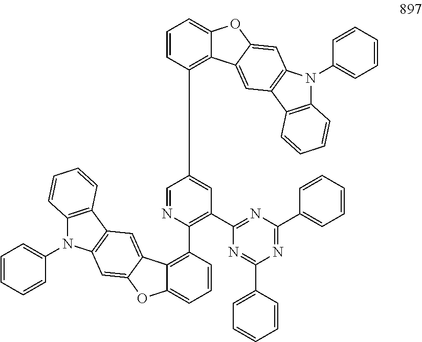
C1=CC(C2=C(C3=NC(C4=CC=CC=C4)=NC(C4=CC=CC=C4)=N3)C=C(C3=C4C(=CC=C3)OC3=CC5=C(C=C43)C3=C(N5C4=CC=CC=C4)C=CC=C3)C=N2)=C2C(=C1)OC1=CC3=C(C=C21)C1=C(N3C2=CC=CC=C2)C=CC=C1
